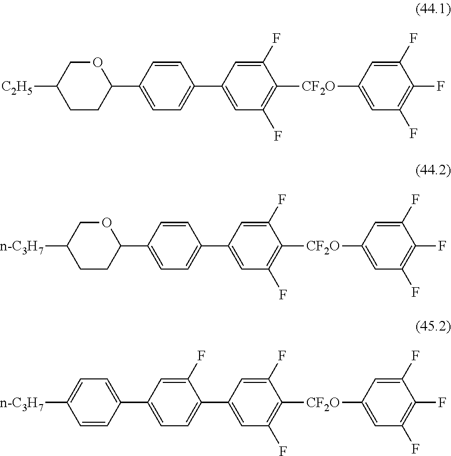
C1CC(C2=CC=C(C3=CC(F)=C([CF2O]C4=CC(F)=C(F)C(F)=C4)C(F)=C3)C=C2)OCC1[C2H5].C1CC(C2=CC=C(C3=CC(F)=C([CF2O]C4=CC(F)=C(F)C(F)=C4)C(F)=C3)C=C2)OCC1[n-C3H7].C1=CC(C2=CC=C(C3=CC(F)=C([CF2O]C4=CC(F)=C(F)C(F)=C4)C(F)=C3)C(F)=C2)=CC=C1[n-C3H7]
